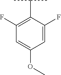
C1=C(F)C(C(C)C)=C(F)C=C1OC
